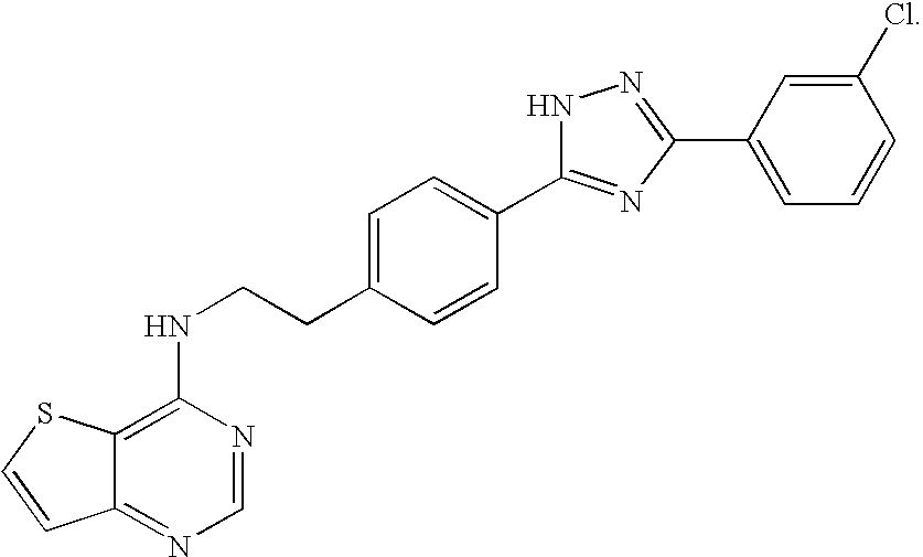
C12=NC=NC(NCCC3=CC=C(C4=NC(C5=CC=CC(Cl)=C5)=NN4)C=C3)=C1SC=C2
